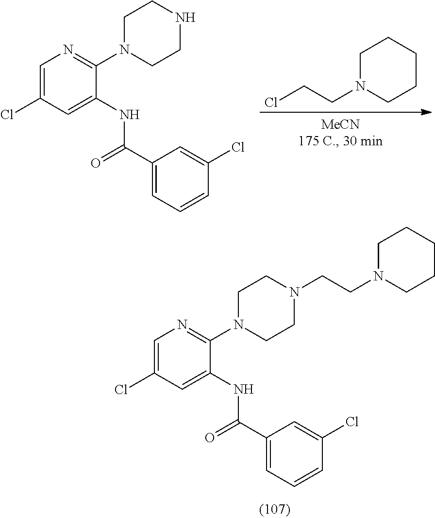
C1N(CCCl)CCCC1.C1=C(Cl)C=C(NC(C2=CC=CC(Cl)=C2)=O)C(N2CCNCC2)=N1.C1=C(Cl)C=C(NC(C2=CC=CC(Cl)=C2)=O)C(N2CCN(CCN3CCCCC3)CC2)=N1
